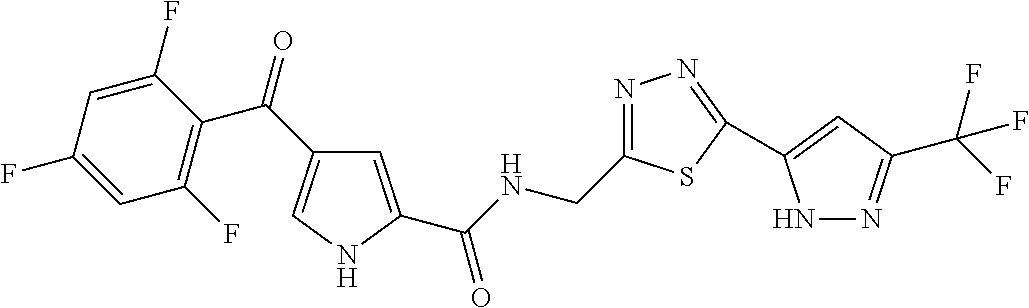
C1=C(C(NCC2=NN=C(C3=CC(C(F)(F)F)=NN3)S2)=O)NC=C1C(=O)C1=C(F)C=C(F)C=C1F
